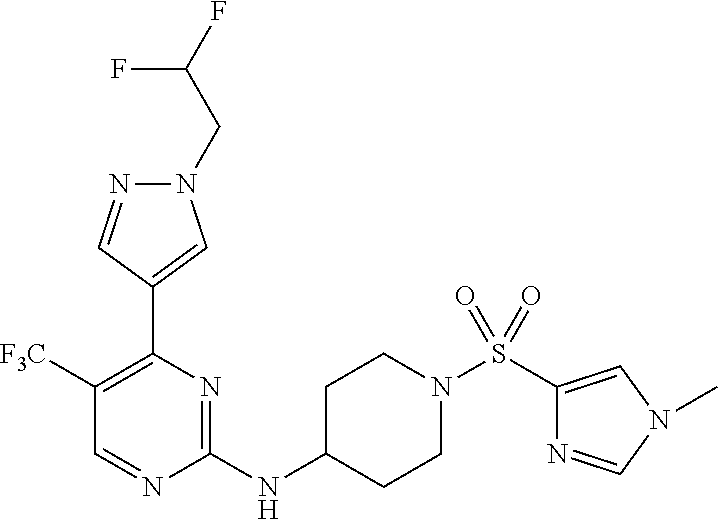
C1([F3C])=C(C2=CN(CC(F)F)N=C2)N=C(NC2CCN(S(=O)(=O)C3=CN(C)C=N3)CC2)N=C1
